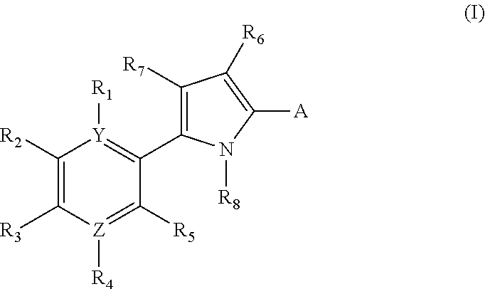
C1([R2])=C([R3])[Z]([R4])=C([R5])C(C2=C([R7])C([R6])=C([A])N2[R8])=[Y]1[R1]
